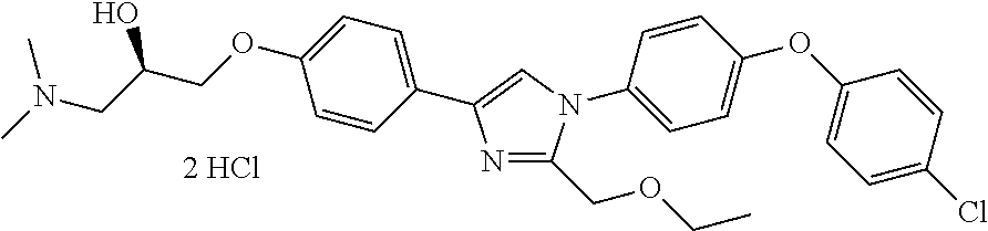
N1=C(COCC)N(C2=CC=C(OC3=CC=C(Cl)C=C3)C=C2)C=C1C1=CC=C(OCC(CN(C)C)O)C=C1
